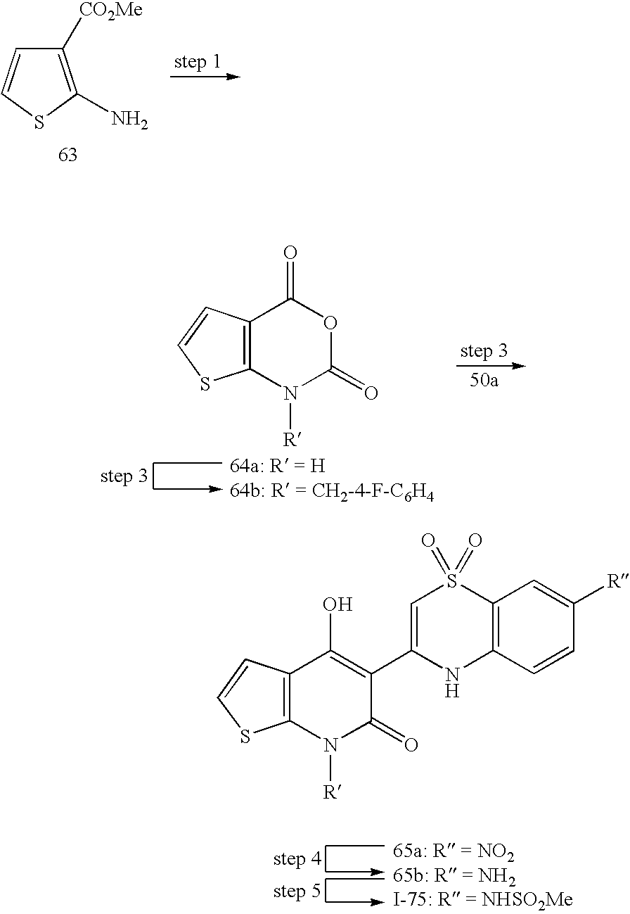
C1([CO2Me])=C(N)SC=C1.C12=C(N([R])C(=O)OC1=O)SC=C2.C12=C(C=CS1)C(O)=C(C1=CS(=O)(=O)C3=C(N1)C=CC([R])=C3)C(=O)N2[R]
